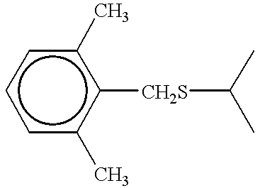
c1([CH2S]C(C)C)c(C)cccc1C
